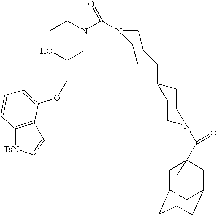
C12=C(C(OCC(CN(C(=O)N3CCC(C4CCN(C(=O)C56CC7CC(CC(C5)C7)C6)CC4)CC3)C(C)C)O)=CC=C1)C=C[TsN]2
